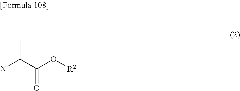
CC(C(O[R2])=O)[X]
